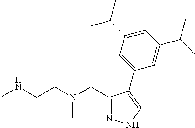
N1=C(CN(CCNC)C)C(C2=CC(C(C)C)=CC(C(C)C)=C2)=CN1
